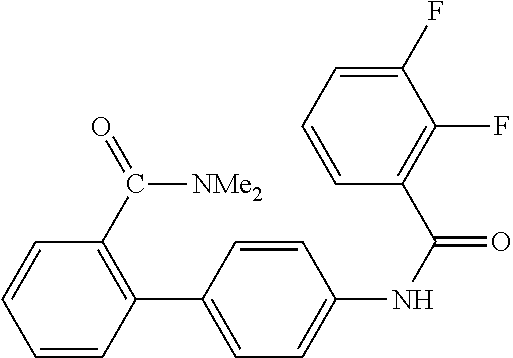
C1=CC(C2=CC=C(NC(=O)C3=C(F)C(F)=CC=C3)C=C2)=C(C(=O)[NMe2])C=C1
